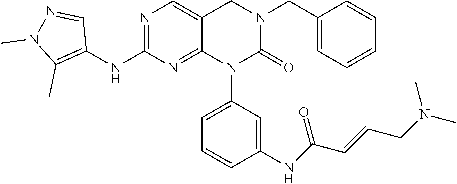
C1(CN2CC3=CN=C(NC4=C(C)N(C)N=C4)N=C3N(C3=CC=CC(NC(C=CCN(C)C)=O)=C3)C2=O)=CC=CC=C1
